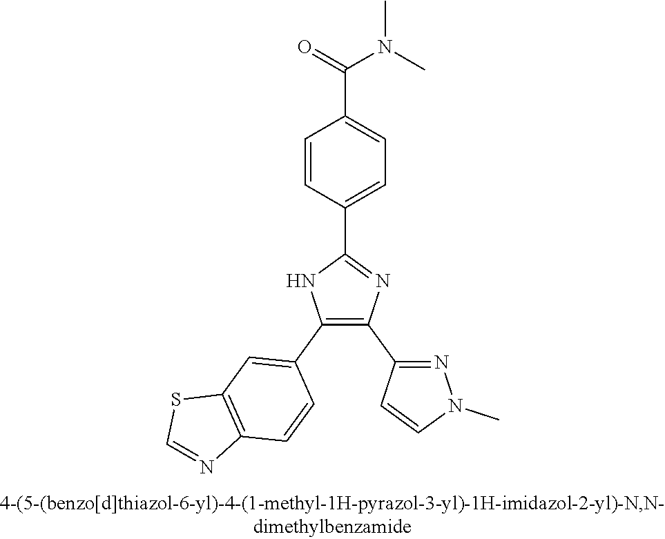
C1(C2=NC(C3=NN(C)C=C3)=C(C3=CC4=C(C=C3)N=CS4)N2)=CC=C(C(=O)N(C)C)C=C1
